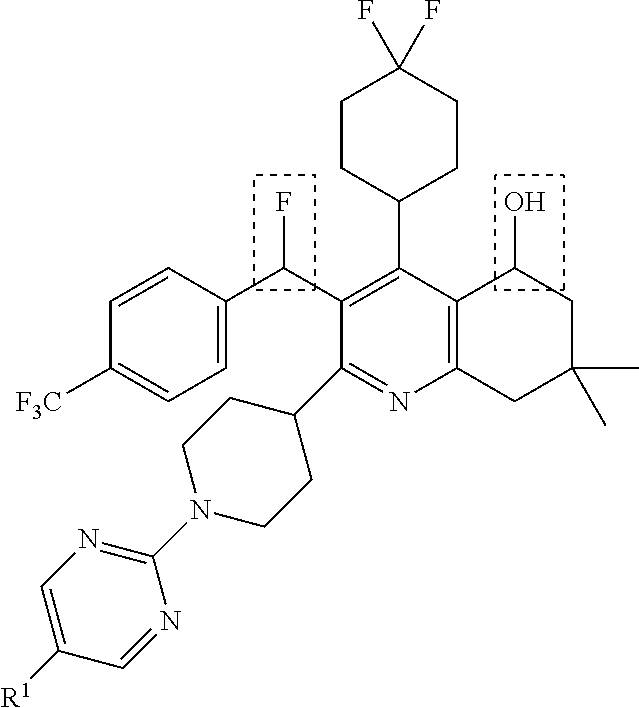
FC(C1=C(C2CCC(F)(F)CC2)C2=C(N=C1C1CCN(C3=NC=C([R1])C=N3)CC1)CC(C)(C)CC2O)C1=CC=C([F3C])C=C1
